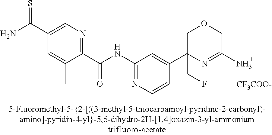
C1(C(NC2=NC=CC(C3(CF)N=C(N)COC3)=C2)=O)=NC=C(C(N)=S)C=C1C.[CF3COO-]
